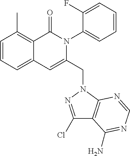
C1=CC=C2C(=C1C)C(=O)N(C1=CC=CC=C1F)C(CN1C3=C(C(Cl)=N1)C(N)=NC=N3)=C2
